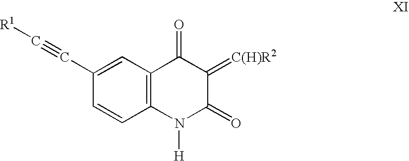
C12=C(C=C(C#C[R1])C=C1)C(=O)C(=[C(H)R2])C(=O)N2[H]
